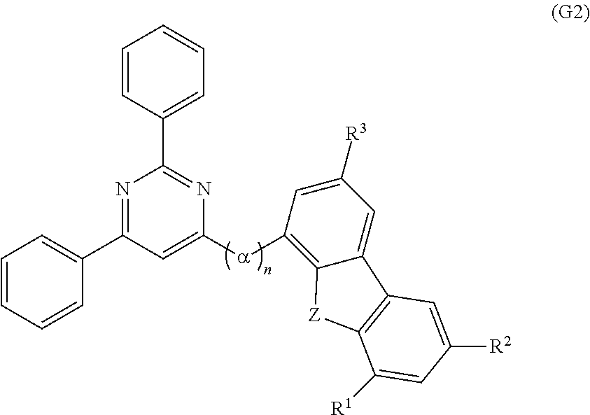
C1([a]C2=C3C(=CC([R3])=C2)C2=C([Z]3)C([R1])=CC([R2])=C2)=CC(C2=CC=CC=C2)=NC(C2=CC=CC=C2)=N1
